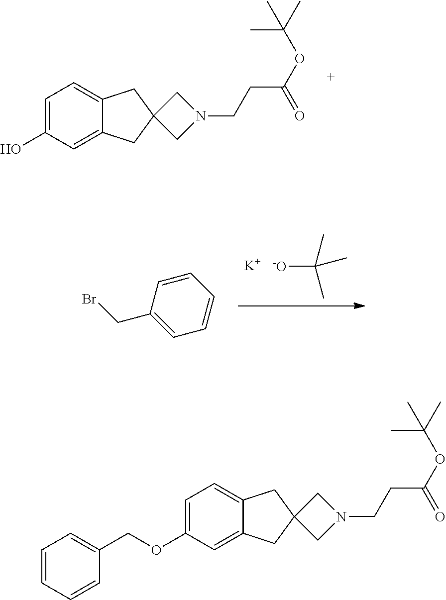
C1=C(O)C=C2C(=C1)CC1(C2)CN(CCC(OC(C)(C)C)=O)C1.[-O]C(C)(C)C.[K].BrCC1=CC=CC=C1.C1=C(OCC2=CC=CC=C2)C=C2C(=C1)CC1(C2)CN(CCC(OC(C)(C)C)=O)C1
